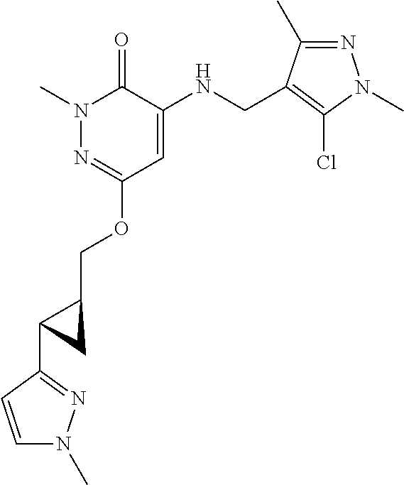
N1(C)N=C(OCC2CC2C2=NN(C)C=C2)C=C(NCC2=C(Cl)N(C)N=C2C)C1=O
